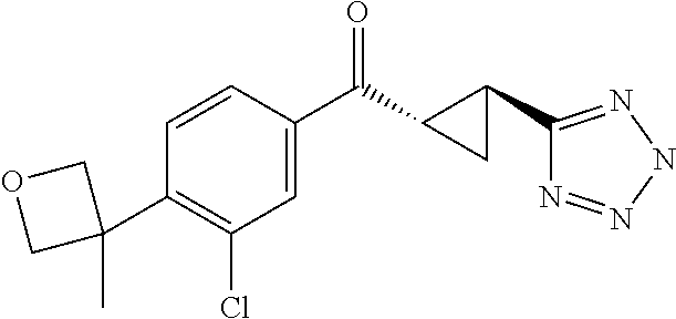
C1=CC(C(C2C(C3=NNN=N3)C2)=O)=CC(Cl)=C1C1(C)COC1
